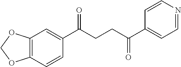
C12=C(C=CC(C(CCC(C3=CC=NC=C3)=O)=O)=C1)OCO2
